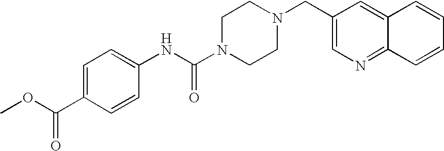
C1=C(C(OC)=O)C=CC(NC(N2CCN(CC3=CN=C4C(=C3)C=CC=C4)CC2)=O)=C1
